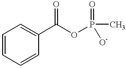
C1=CC=CC(C(OP(C)(=O)[O-])=O)=C1
